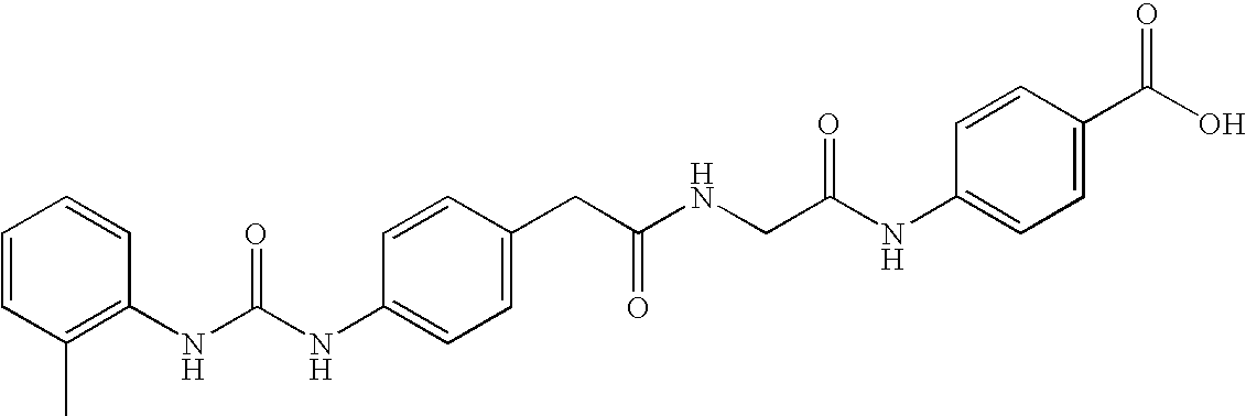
C1=CC(NC(NC2=C(C)C=CC=C2)=O)=CC=C1CC(NCC(NC1=CC=C(C(O)=O)C=C1)=O)=O
